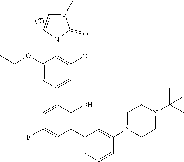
C1(OCC)=CC(C2=CC(F)=CC(C3=CC=CC(N4CCN(C(C)(C)C)CC4)=C3)=C2O)=CC(Cl)=C1N1C(=O)N(C)C=C1
